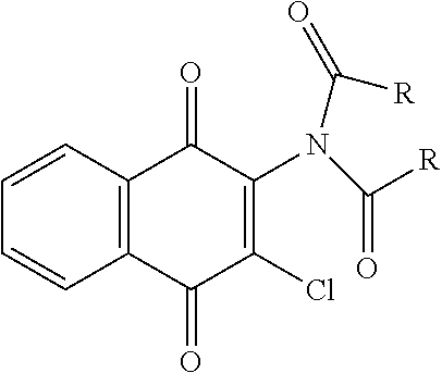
C1=CC2=C(C=C1)C(=O)C(Cl)=C(N(C(=O)[R])C([R])=O)C2=O
